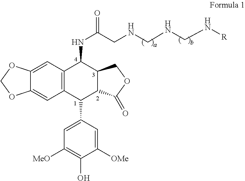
C12=C(C=C3C(=C1)OCO3)C(NC(=O)CNCNCN[R])C1C(C2C2=CC([MeO])=C(O)C([OMe])=C2)C(=O)OC1
